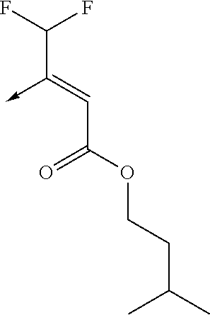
C(C(OCCC(C)C)=O)=C(C(F)F)->C
